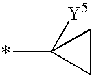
C1(*)([Y5])CC1
